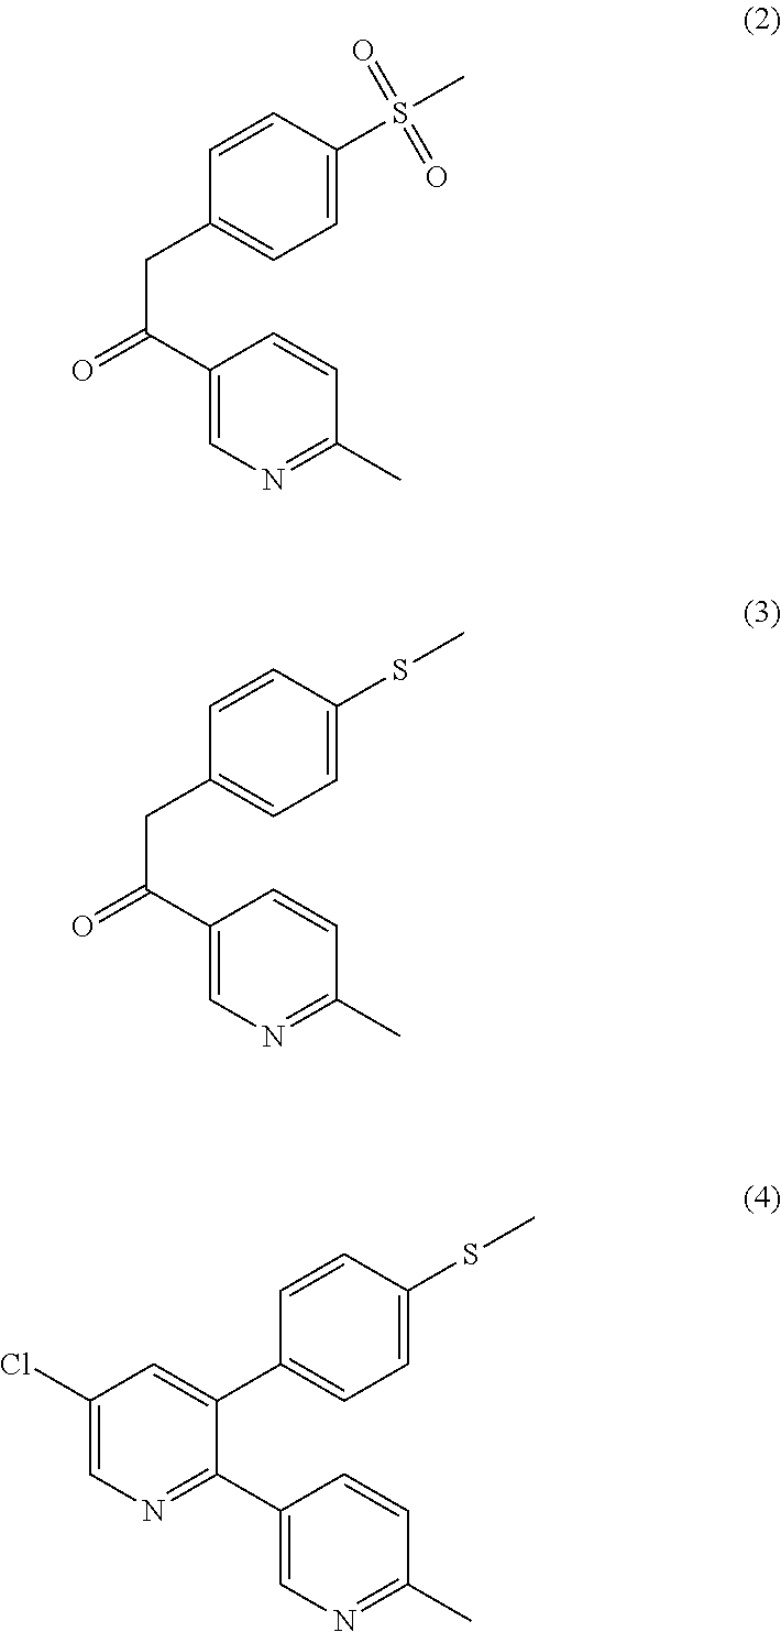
C1=C(S(C)(=O)=O)C=CC(CC(=O)C2=CN=C(C)C=C2)=C1.C1=C(SC)C=CC(CC(=O)C2=CN=C(C)C=C2)=C1.C1=C(SC)C=CC(C2=CC(Cl)=CN=C2C2=CN=C(C)C=C2)=C1
